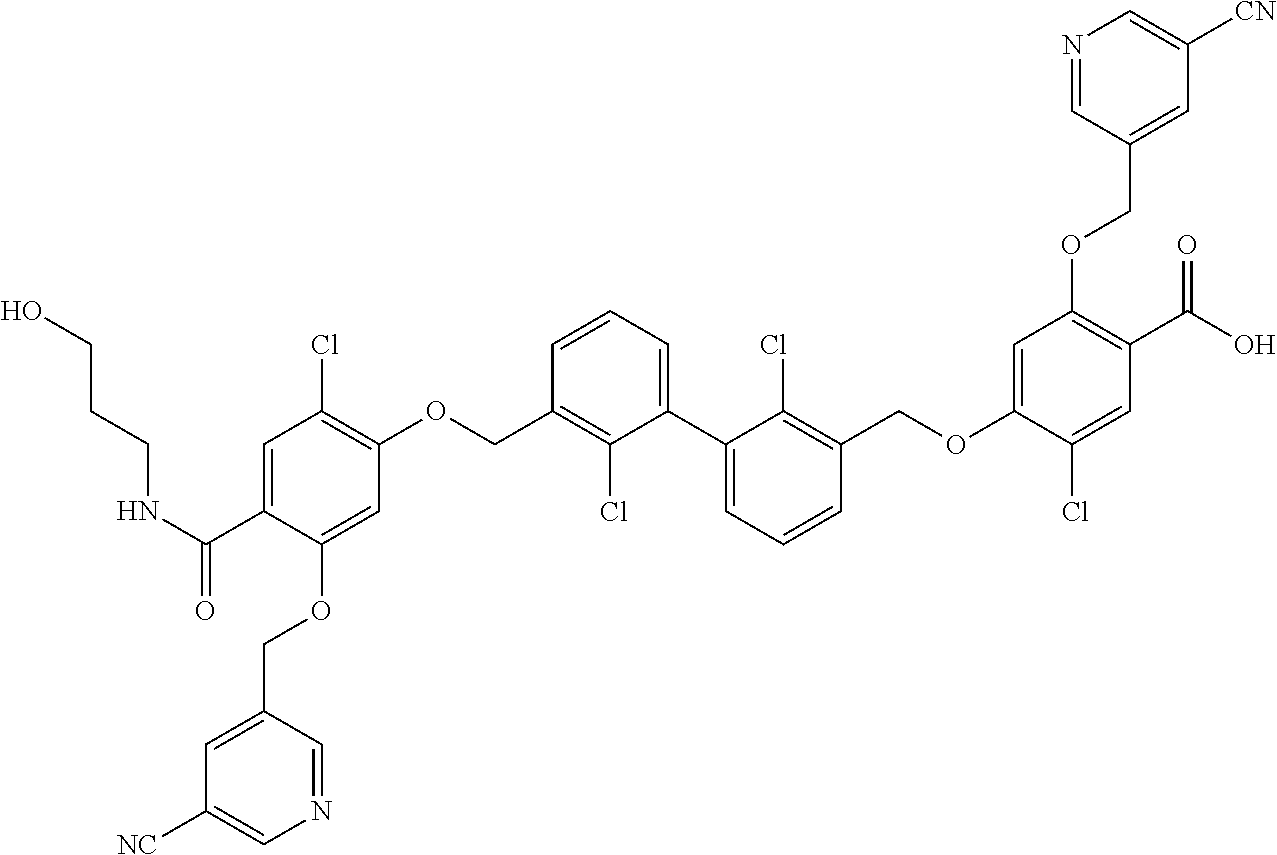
C1=C(C(=O)NCCCO)C(OCC2=CC([NC])=CN=C2)=CC(OCC2=C(Cl)C(C3=CC=CC(COC4=CC(OCC5=CC([CN])=CN=C5)=C(C(=O)O)C=C4Cl)=C3Cl)=CC=C2)=C1Cl
